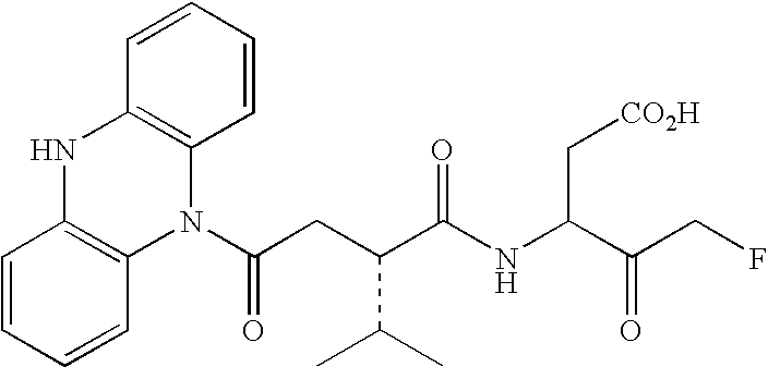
N1(C(=O)CC(C(C)C)C(NC(C[CO2H])C(CF)=O)=O)C2=C(NC3=C1C=CC=C3)C=CC=C2
